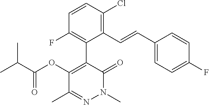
N1(C)N=C(C)C(OC(=O)C(C)C)=C(C2=C(F)C=CC(Cl)=C2C=CC2=CC=C(F)C=C2)C1=O
